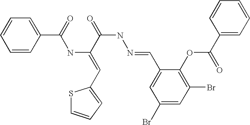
C1=CC(C(=O)NC(=CC2=CC=CS2)C(=O)NN=CC2=CC(Br)=CC(Br)=C2OC(C2=CC=CC=C2)=O)=CC=C1
